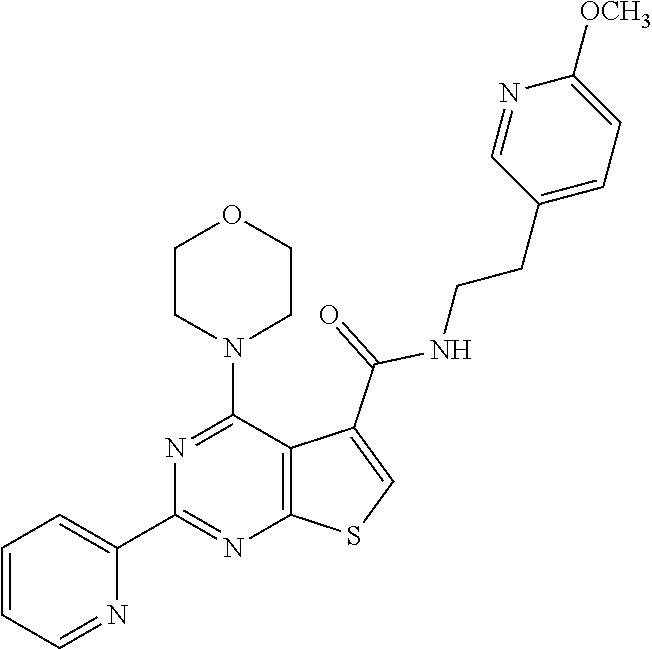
C1=CC=NC(C2=NC3=C(C(N4CCOCC4)=N2)C(C(=O)NCCC2=CC=C([OCH3])N=C2)=CS3)=C1
